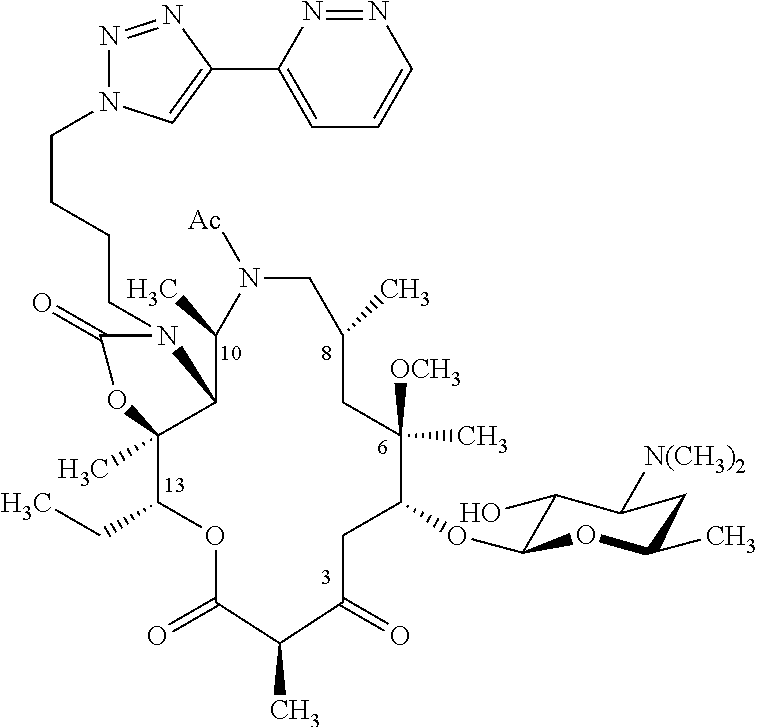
C(CCCN1C(=O)OC2(C)C(CC)OC(=O)C(C)C(=O)CC(OC3C(O)C([N(CH3)2])CC(C)O3)C([OCH3])(C)CC(C)CN([Ac])C(C)C12)N1N=NC(C2=CC=CN=N2)=C1
